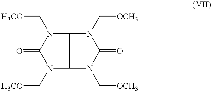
N1(C[H3CO])C2C(N(C[H3CO])C1=O)N(C[OCH3])C(=O)N2C[OCH3]
